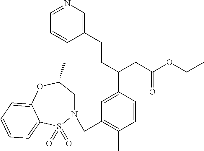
N1(CC2=C(C)C=CC(C(CCC3=CN=CC=C3)CC(OCC)=O)=C2)CC(C)OC2=CC=CC=C2S1(=O)=O
